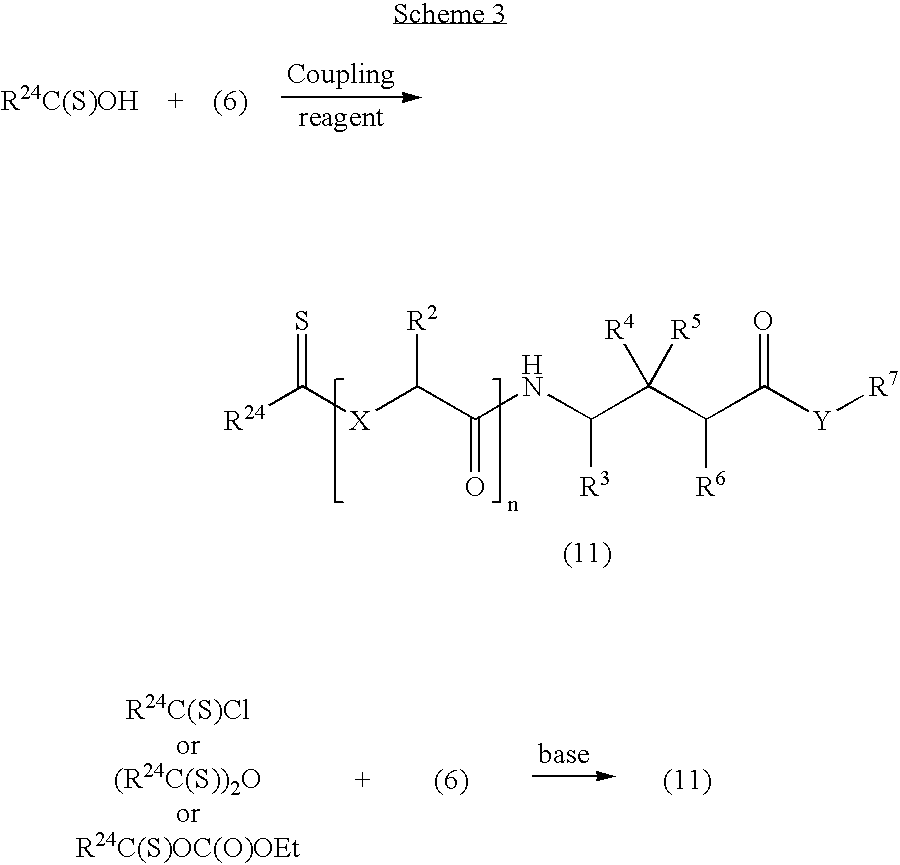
C([X]C(C(NC(C(C(C([Y][R7])=O)[R6])([R4])[R5])[R3])=O)[R2])([R24])=S
